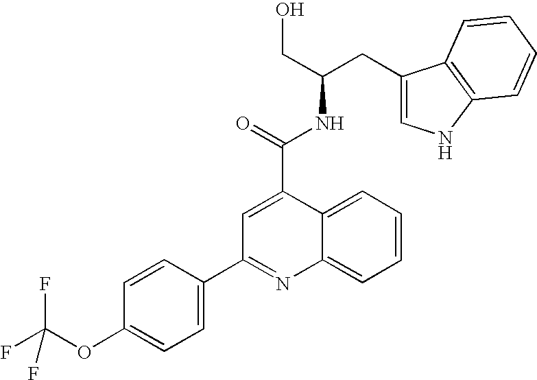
C1=C(C2=NC3=CC=CC=C3C(C(=O)NC(CO)CC3=CNC4=C3C=CC=C4)=C2)C=CC(OC(F)(F)F)=C1
